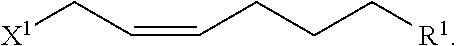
[X1]CC=CCCC[R1]
